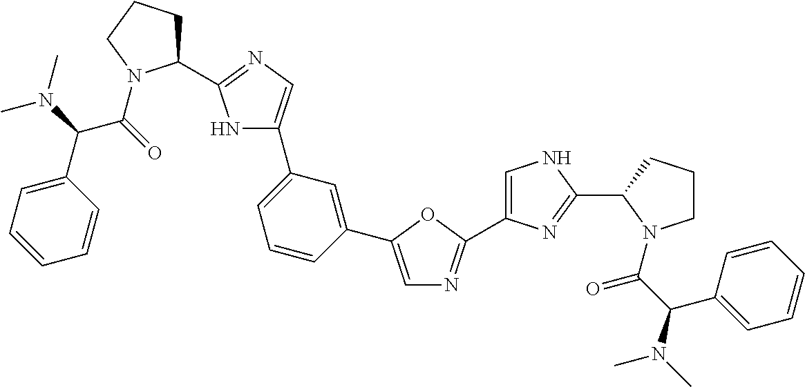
C1=C(C2=CC(C3=CN=C(C4CCCN4C(C(C4=CC=CC=C4)N(C)C)=O)N3)=CC=C2)OC(C2=CNC(C3N(C(C(N(C)C)C4=CC=CC=C4)=O)CCC3)=N2)=N1
